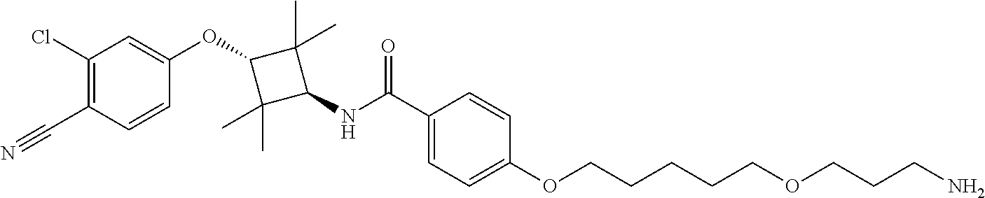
C1(C(NC2C(C)(C)C(OC3=CC(Cl)=C(C#N)C=C3)C2(C)C)=O)=CC=C(OCCCCCOCCCN)C=C1
